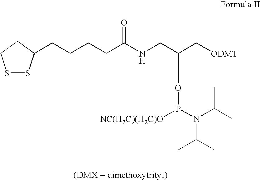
S1SC(CCCCC(NCC(C[ODMT])OP([NC(H2C)(H2C)O])N(C(C)C)C(C)C)=O)CC1
